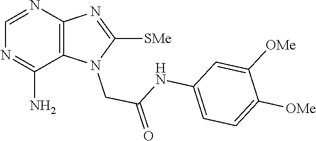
C1=NC2=C(C(N)=N1)N(CC(=O)NC1=CC=C([OMe])C([OMe])=C1)C([SMe])=N2
